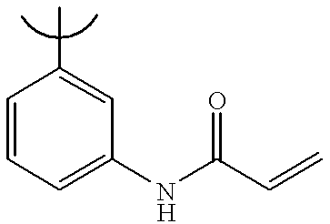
C1=CC=C(NC(C=C)=O)C=C1C
